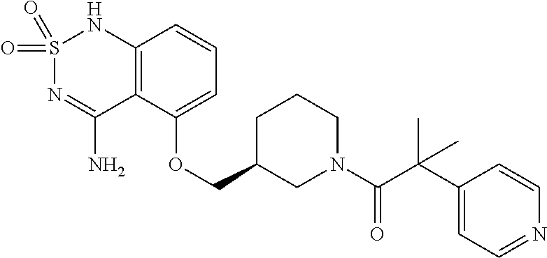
C12=C(C(OCC3CN(C(C(C4=CC=NC=C4)(C)C)=O)CCC3)=CC=C1)C(N)=NS(=O)(=O)N2
